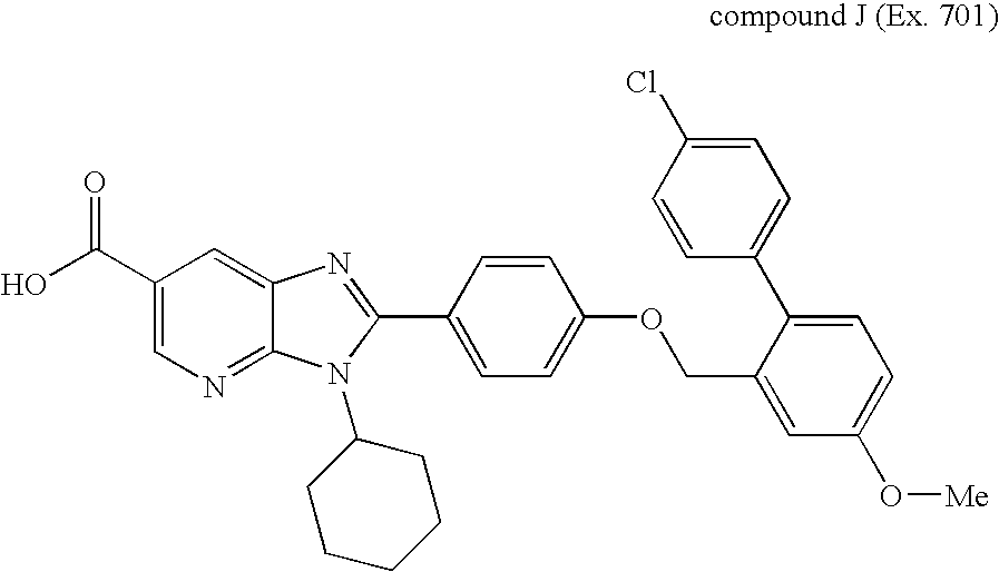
C1(C(O)=O)=CN=C2C(=C1)N=C(C1=CC=C(OCC3=CC(O[Me])=CC=C3C3=CC=C(Cl)C=C3)C=C1)N2C1CCCCC1
